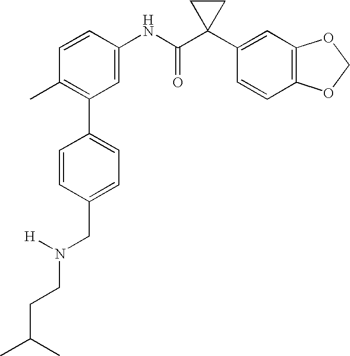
C1(NC(C2(C3=CC4=C(C=C3)OCO4)CC2)=O)=CC(C2=CC=C(CN(CCC(C)C)[H])C=C2)=C(C)C=C1
